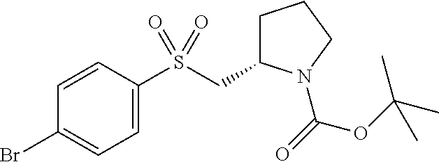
C1=C(S(CC2CCCN2C(OC(C)(C)C)=O)(=O)=O)C=CC(Br)=C1
